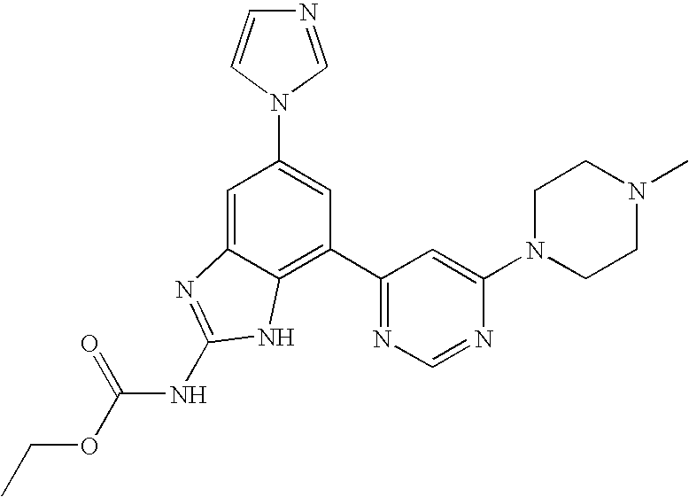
N1(C2=CC(C3=NC=NC(N4CCN(C)CC4)=C3)=C3C(=C2)N=C(NC(OCC)=O)N3)C=NC=C1
